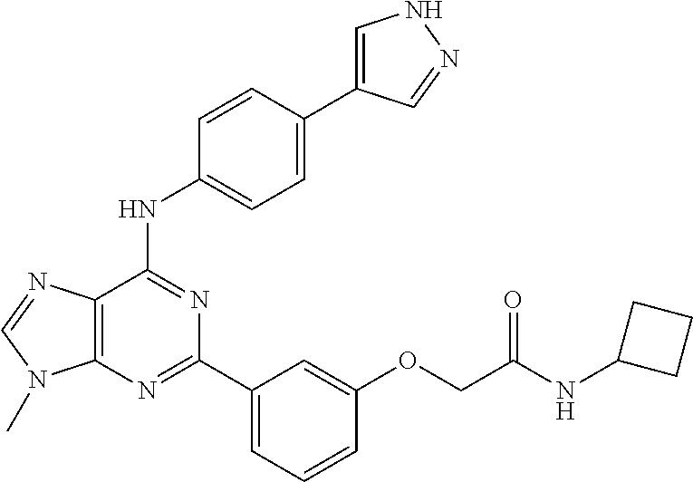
C12=C(C(NC3=CC=C(C4=CNN=C4)C=C3)=NC(C3=CC=CC(OCC(NC4CCC4)=O)=C3)=N1)N=CN2C
